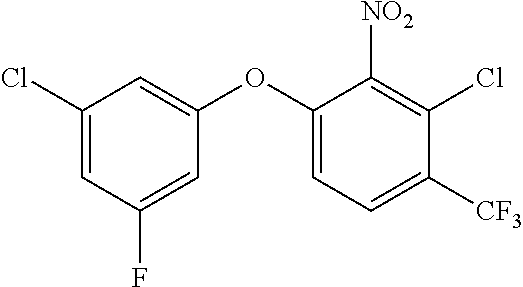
C1(Cl)=CC(F)=CC(OC2=CC=C([CF3])C(Cl)=C2[NO2])=C1
